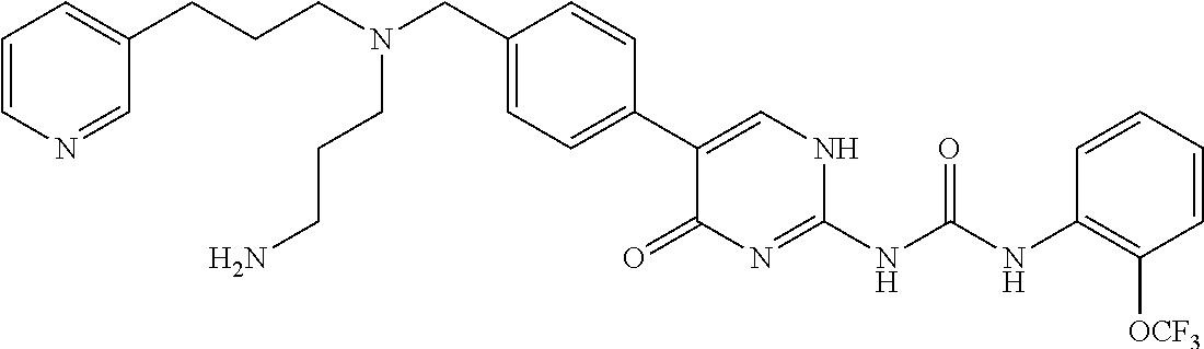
C1(CN(CCCN)CCCC2=CC=CN=C2)=CC=C(C2=CNC(NC(NC3=C([OCF3])C=CC=C3)=O)=NC2=O)C=C1
